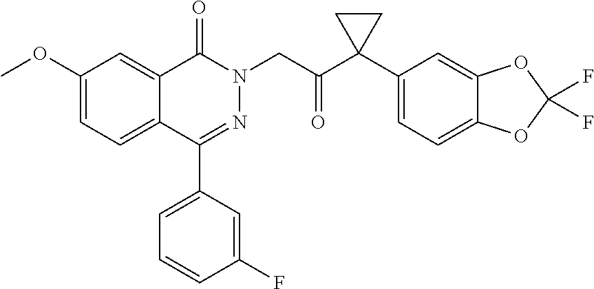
COC1=CC=C2C(=C1)C(=O)N(CC(=O)C1(C3=CC=C4C(=C3)OC(F)(F)O4)CC1)N=C2C1=CC=CC(F)=C1
